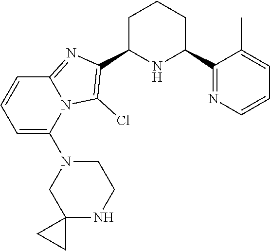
C1C(C2=C(Cl)N3C(=N2)C=CC=C3N2CC3(NCC2)CC3)NC(C2=NC=CC=C2C)CC1
